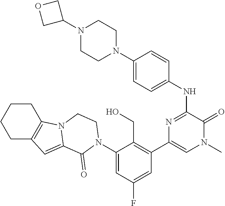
N(C1=NC(C2=C(CO)C(N3C(=O)C4=CC5=C(CCCC5)N4CC3)=CC(F)=C2)=CN(C)C1=O)C1=CC=C(N2CCN(C3COC3)CC2)C=C1
